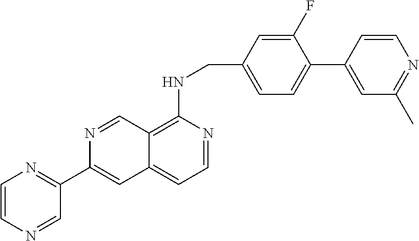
C1(C2=CC3=CC=NC(NCC4=CC=C(C5=CC(C)=NC=C5)C(F)=C4)=C3C=N2)=NC=CN=C1
